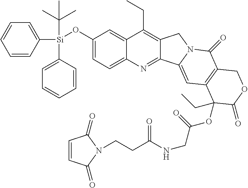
C1=CC([Si](C2=CC=CC=C2)(C(C)(C)C)OC2=CC=C3C(=C2)C(CC)=C2C(=N3)C3=CC4=C(C(=O)N3C2)COC(=O)C4(CC)OC(=O)CNC(CCN2C(=O)C=CC2=O)=O)=CC=C1
